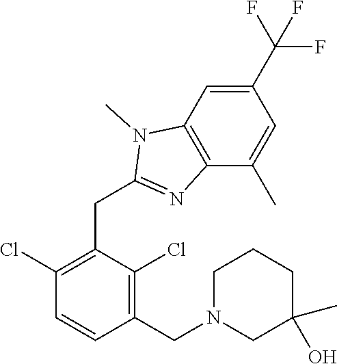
C1(Cl)=C(CC2=NC3=C(C=C(C(F)(F)F)C=C3C)N2C)C(Cl)=C(CN2CCCC(C)(O)C2)C=C1
